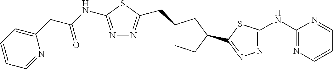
N1=C(NC(CC2=CC=CC=N2)=O)SC(CC2CCC(C3=NN=C(NC4=NC=CC=N4)S3)C2)=N1
